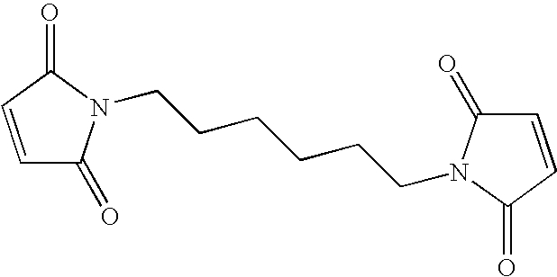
C1=CC(=O)N(CCCCCCN2C(=O)C=CC2=O)C1=O
